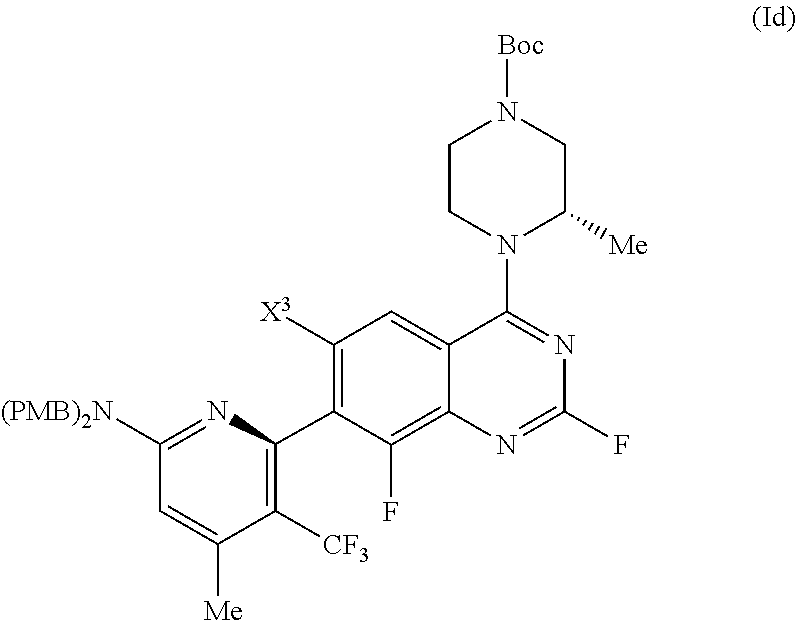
C1(F)=NC2=C(F)C(C3=C([CF3])C([Me])=CC([(PMB)2N])=N3)=C([X3])C=C2C(N2CCN([Boc])CC2[Me])=N1
